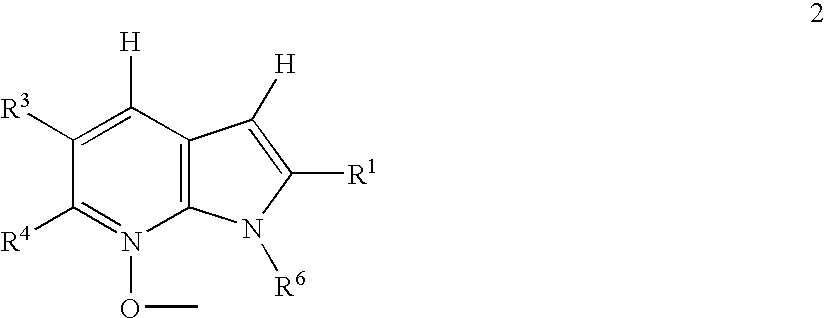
C1([R3])=C([H])C2=C(N(OC)=C1[R4])N([R6])C([R1])=C2[H]
